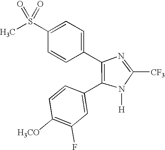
N1=C([CF3])N([H])C(C2=CC(F)=C([H3CO])C=C2)=C1C1=CC=C(S(C)(=O)=O)C=C1
